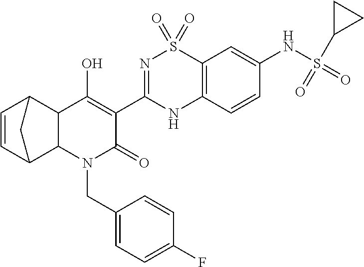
C1(O)=C(C2=NS(=O)(=O)C3=C(N2)C=CC(NS(C2CC2)(=O)=O)=C3)C(=O)N(CC2=CC=C(F)C=C2)C2C1C1C=CC2C1
